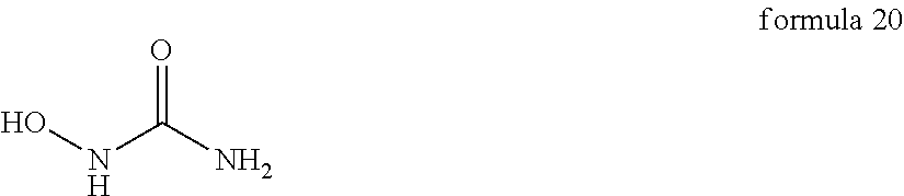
O=C(N)NO
